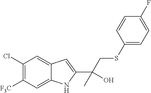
C1(Cl)=C([F3C])C=C2C(=C1)C=C(C(CSC1=CC=C(F)C=C1)(C)O)N2
